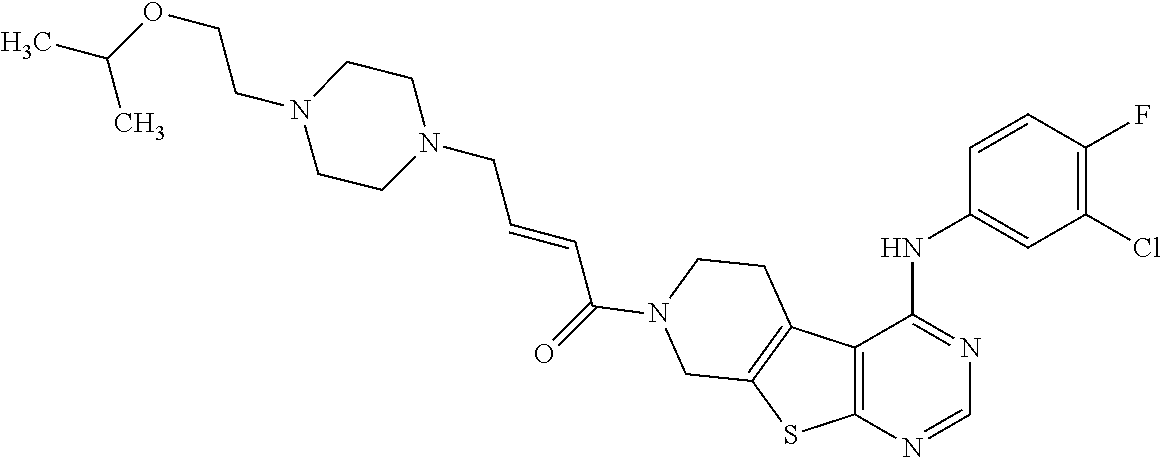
N1(CC=CC(=O)N2CCC3=C(SC4=C3C(NC3=CC(Cl)=C(F)C=C3)=NC=N4)C2)CCN(CCOC(C)C)CC1
